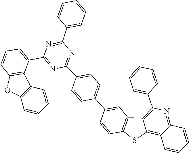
C1=C(C2=NC(C3=CC=C(C4=CC5=C(C=C4)SC4=C6C(=NC(C7=CC=CC=C7)=C54)C=CC=C6)C=C3)=NC(C3=CC=CC=C3)=N2)C2=C(C=C1)OC1=C2C=CC=C1
